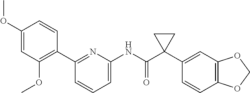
C1(C2=C(OC)C=C(OC)C=C2)=NC(NC(C2(C3=CC4=C(C=C3)OCO4)CC2)=O)=CC=C1
